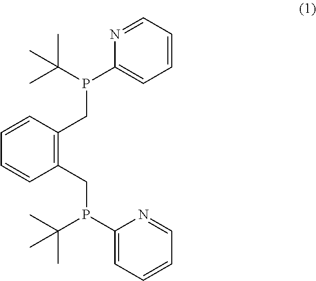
C1(CP(C2=CC=CC=N2)C(C)(C)C)=C(CP(C2=CC=CC=N2)C(C)(C)C)C=CC=C1
